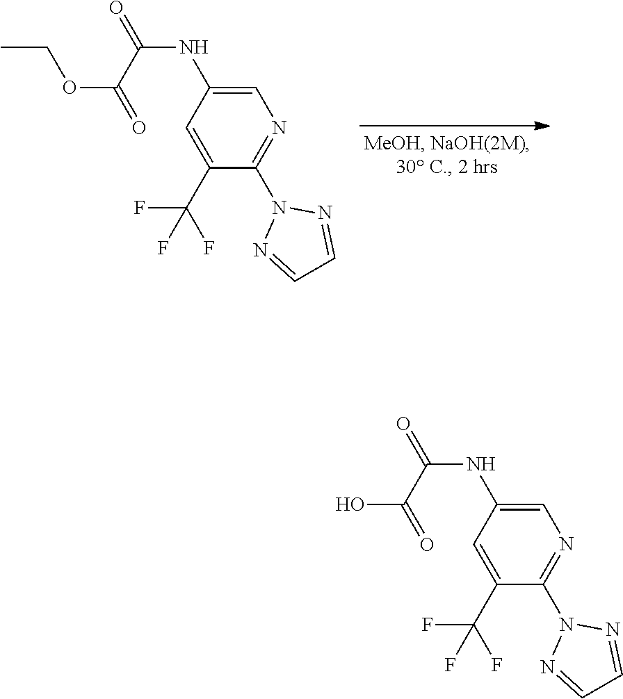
CCOC(=O)C(=O)NC1=CN=C(N2N=CC=N2)C(C(F)(F)F)=C1.OC(=O)C(=O)NC1=CN=C(N2N=CC=N2)C(C(F)(F)F)=C1
